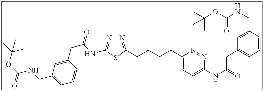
N1=C(CCCCC2=CC=C(NC(=O)CC3=CC=CC(CNC(OC(C)(C)C)=O)=C3)N=N2)SC(NC(CC2=CC(CNC(OC(C)(C)C)=O)=CC=C2)=O)=N1
